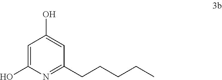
C1=C(O)N=C(CCCCC)C=C1O
